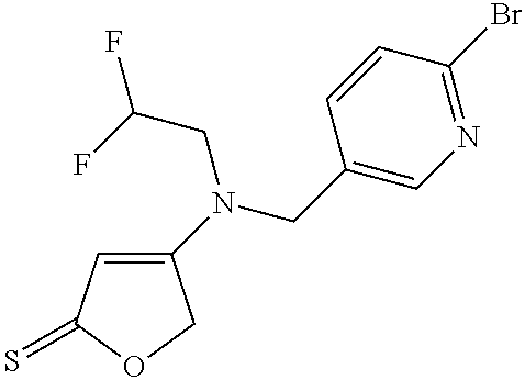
C1(N(CC(F)F)CC2=CN=C(Br)C=C2)=CC(=S)OC1
